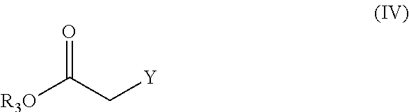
[R3O]C(C[Y])=O
